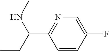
C1=CC(F)=CN=C1C(CC)NC
